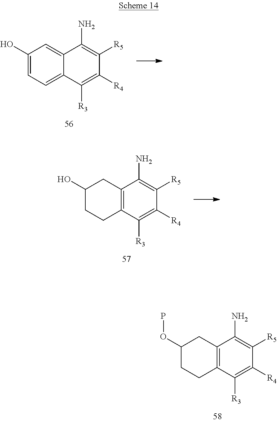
C1(O)=CC=C2C(=C1)C(N)=C([R5])C([R4])=C2[R3].C1(O)CCC2=C(C1)C(N)=C([R5])C([R4])=C2[R3].C1(OP)CCC2=C(C1)C(N)=C([R5])C([R4])=C2[R3]
